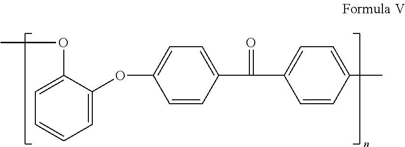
O(C1=CC=C(C(C2=CC=C(C)C=C2)=O)C=C1)C1=CC=CC=C1OC
